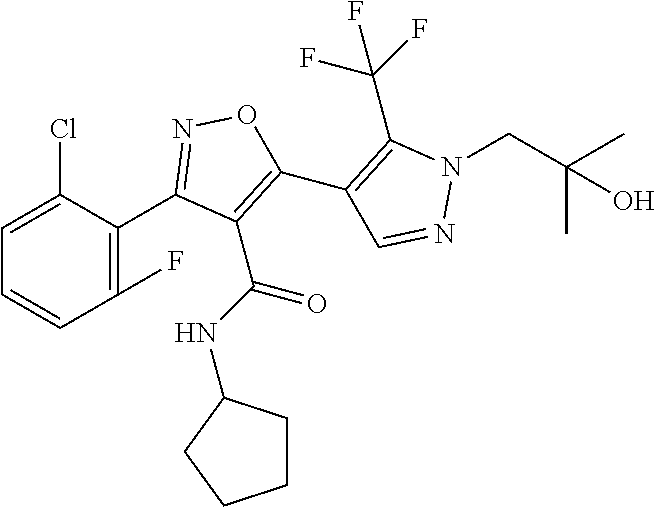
C1=CC(F)=C(C2=NOC(C3=C(C(F)(F)F)N(CC(C)(C)O)N=C3)=C2C(=O)NC2CCCC2)C(Cl)=C1
